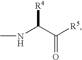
CNC(C([R5])=O)[R4]
